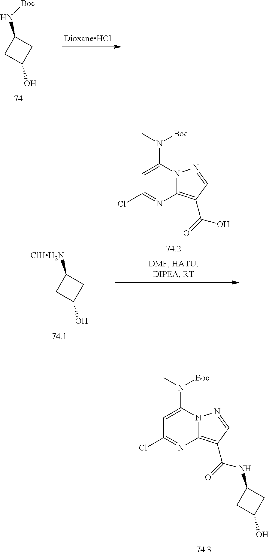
C1(N[Boc])CC(O)C1.C1=C(N(C)[Boc])N2C(=C(C(=O)O)C=N2)N=C1Cl.C1([ClHH2N])CC(O)C1.C1=C(N(C)[Boc])N2C(=C(C(=O)NC3CC(O)C3)C=N2)N=C1Cl
